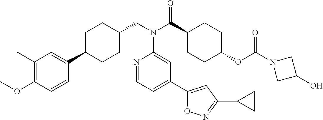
C1(C)=C(OC)C=CC(C2CCC(CN(C(C3CCC(OC(N4CC(O)C4)=O)CC3)=O)C3=CC(C4=CC(C5CC5)=NO4)=CC=N3)CC2)=C1
